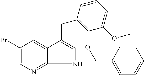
C1(Br)=CN=C2C(=C1)C(CC1=C(OCC3=CC=CC=C3)C(OC)=CC=C1)=CN2
